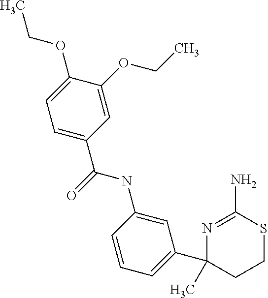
C1=C(OCC)C(OCC)=CC=C1C(=O)NC1=CC(C2(C)N=C(N)SCC2)=CC=C1
